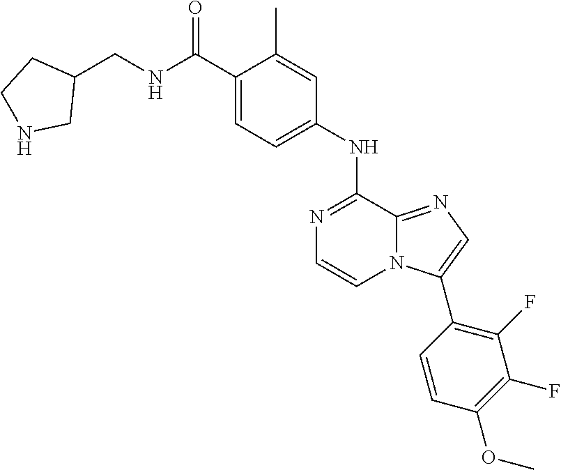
N1=C(NC2=CC=C(C(NCC3CCNC3)=O)C(C)=C2)C2=NC=C(C3=C(F)C(F)=C(OC)C=C3)N2C=C1
